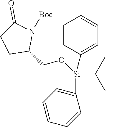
[Si](C1=CC=CC=C1)(C(C)(C)C)(C1=CC=CC=C1)OCC1N([Boc])C(=O)CC1
